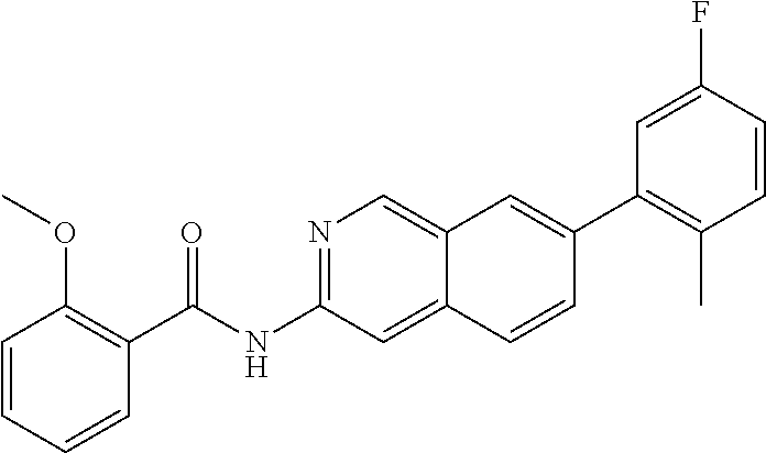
N1=C(NC(=O)C2=C(OC)C=CC=C2)C=C2C(=C1)C=C(C1=C(C)C=CC(F)=C1)C=C2
